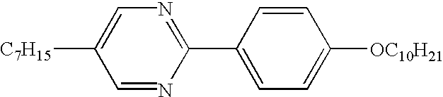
C1=NC(C2=CC=C([OC10H21])C=C2)=NC=C1[C7H15]
